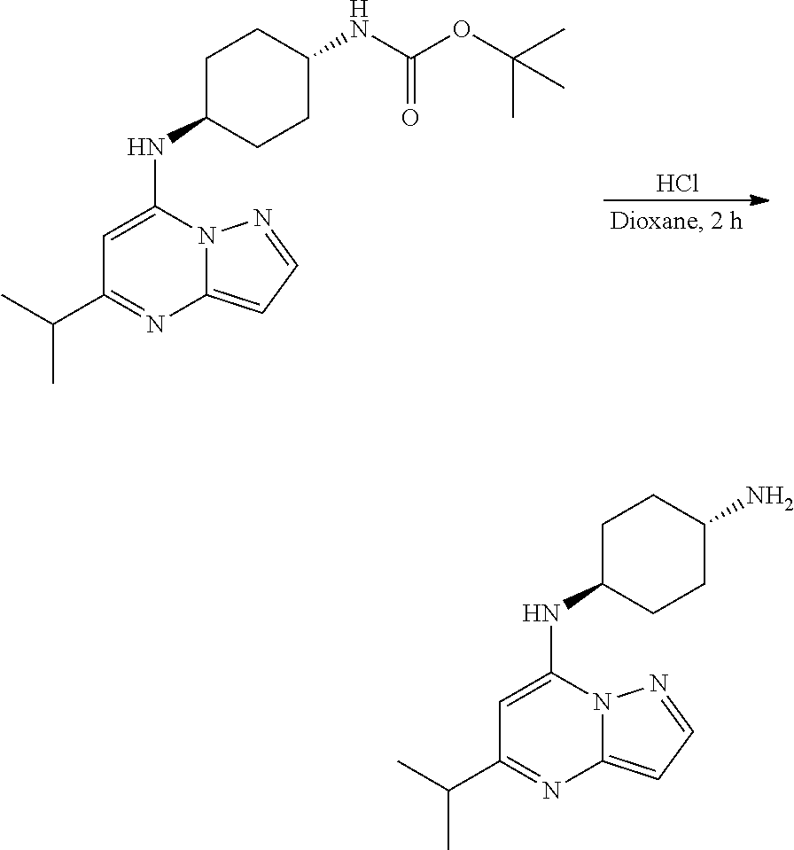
Cl.C1=C(NC2CCC(NC(OC(C)(C)C)=O)CC2)N2C(=CC=N2)N=C1C(C)C.C1=C(NC2CCC(N)CC2)N2C(=CC=N2)N=C1C(C)C
